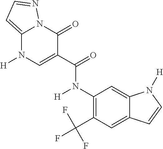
C1(N([H])C(C2=CN([H])C3=CC=NN3C2=O)=O)=C(C(F)(F)F)C=C2C(=C1)N([H])C=C2
